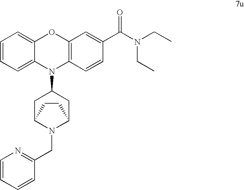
C1=CC=C2C(=C1)OC1=C(N2C2CC3N(CC4=NC=CC=C4)C(C2)CC3)C=CC(C(N(CC)CC)=O)=C1
